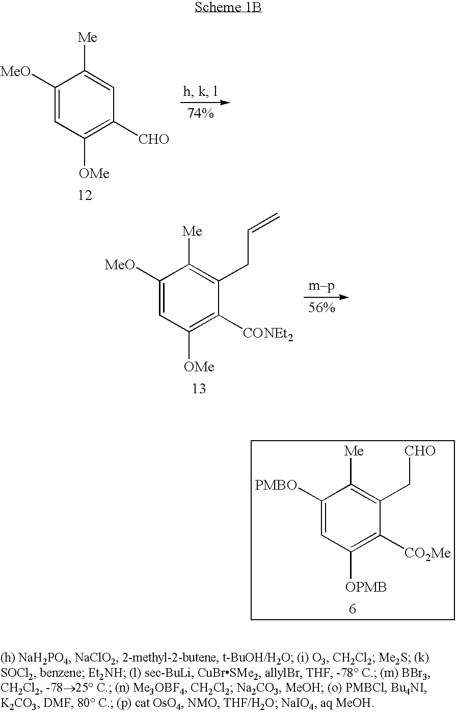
C1([MeO])=CC([OMe])=C([CHO])C=C1[Me].C1([MeO])=CC([OMe])=C([CONEt2])C(CC=C)=C1[Me].C1([PMBO])=CC([OPMB])=C([CO2Me])C(C[CHO])=C1[Me]
